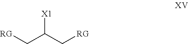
[RG]CC(C[RG])[X1]
